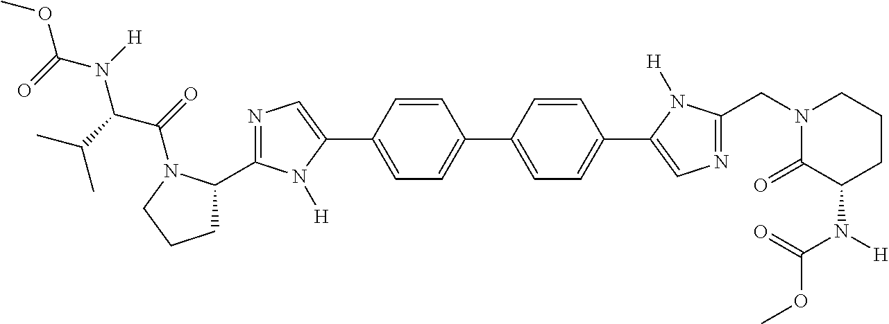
COC(=O)N(C(C(=O)N1C(C2=NC=C(C3=CC=C(C4=CC=C(C5=CN=C(CN6C(=O)C(N(C(OC)=O)[H])CCC6)N5[H])C=C4)C=C3)N2[H])CCC1)C(C)C)[H]
